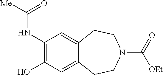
C1(O)=C(NC([Me])=O)C=C2C(=C1)CCN(C(=O)[OEt])CC2
